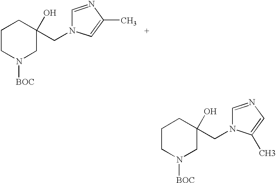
C1CN([BOC])CC(CN2C=NC=C2C)(O)C1.C1CN([BOC])CC(CN2C=NC(C)=C2)(O)C1
